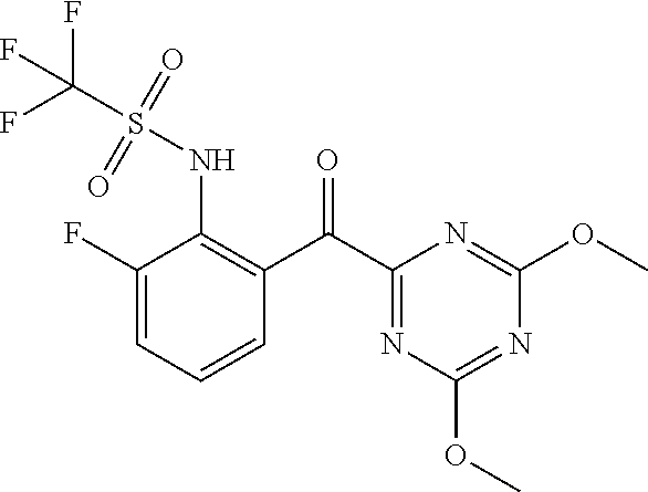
C1(F)=CC=CC(C(C2=NC(OC)=NC(OC)=N2)=O)=C1NS(=O)(=O)C(F)(F)F
